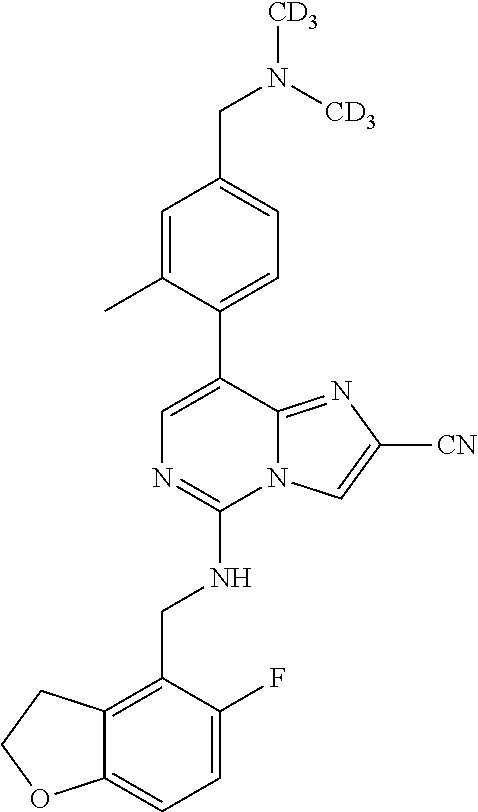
C12=CC=C(F)C(CNC3=NC=C(C4=CC=C(CN([CD3])[CD3])C=C4C)C4=NC([CN])=CN34)=C1CCO2
